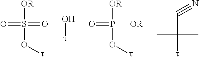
O=S(=O)(O[t])[OR].O[t].O=P([OR])(O[t])[OR].C([t])(C#N)(C)C
